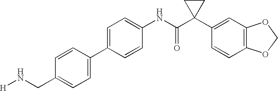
C1(NC(C2(C3=CC4=C(C=C3)OCO4)CC2)=O)=CC=C(C2=CC=C(CN[H])C=C2)C=C1
